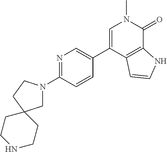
C1(C2=CN=C(N3CC4(CC3)CCNCC4)C=C2)=CN(C)C(=O)C2=C1C=CN2
